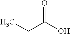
C(C(O)=O)C
